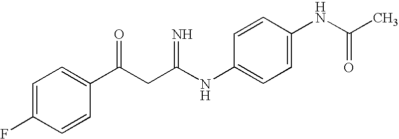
C1=C(F)C=CC(C(CC(NC2=CC=C(NC(C)=O)C=C2)=N)=O)=C1
